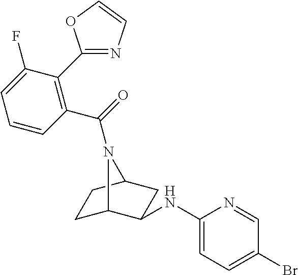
C1C2C(NC3=CC=C(Br)C=N3)CC(C1)N2C(=O)C1=C(C2=NC=CO2)C(F)=CC=C1
